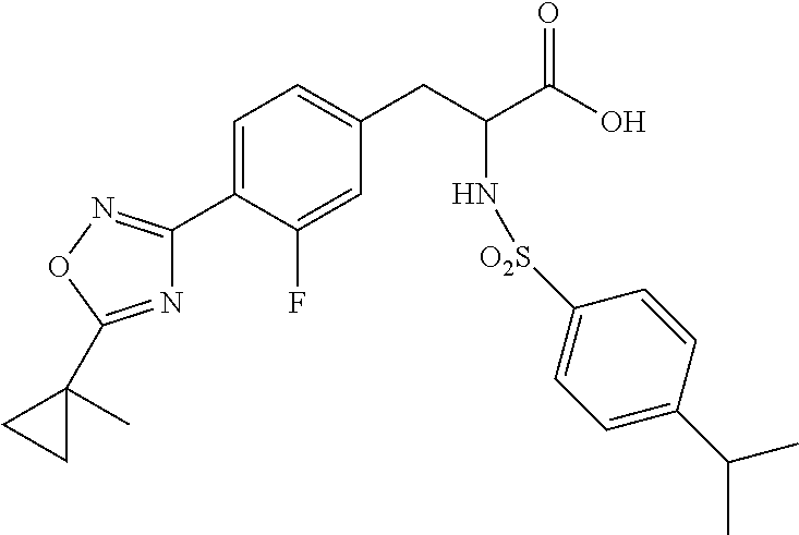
N1=C(C2(C)CC2)ON=C1C1=CC=C(CC(C(O)=O)N[O2S]C2=CC=C(C(C)C)C=C2)C=C1F
